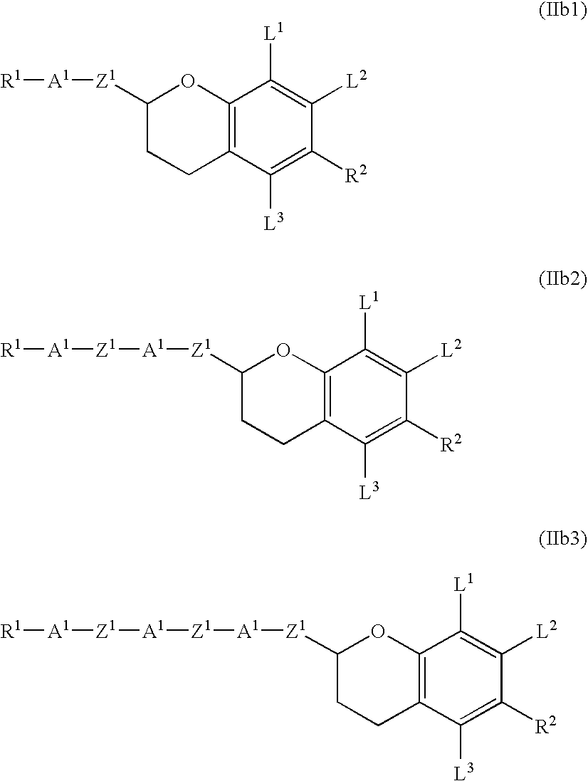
C12=C(C([L3])=C([R2])C([L2])=C1[L1])CCC([Z1][A1][R1])O2.C12=C(C([L3])=C([R2])C([L2])=C1[L1])CCC([Z1][A1][Z1][A1][R1])O2.C12=C(C([L3])=C([R2])C([L2])=C1[L1])CCC([Z1][A1][Z1][A1][Z1][A1][R1])O2
